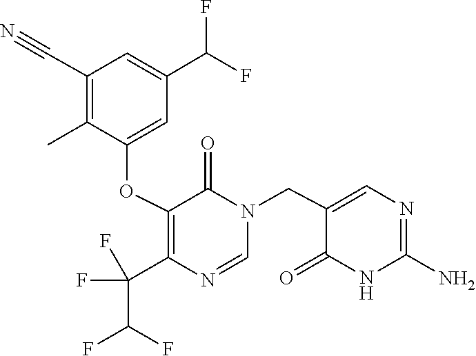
N1(CC2=CN=C(N)NC2=O)C=NC(C(C(F)F)(F)F)=C(OC2=CC(C(F)F)=CC(C#N)=C2C)C1=O
